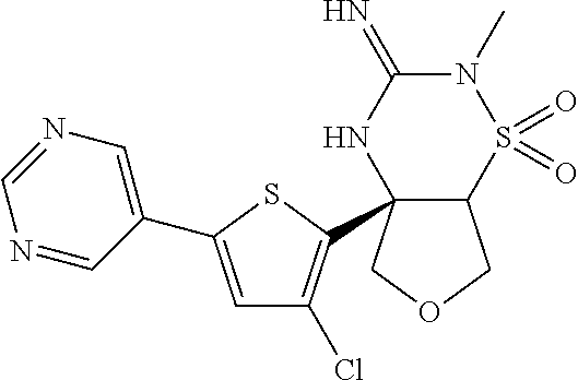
C1=C(C2=CN=CN=C2)SC(C23C(COC2)S(=O)(=O)N(C)C(=N)N3)=C1Cl
